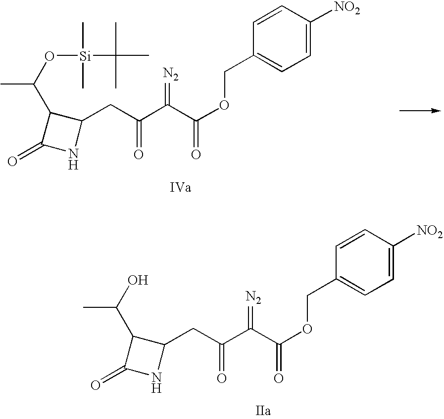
C1(CC(C(C(OCC2=CC=C([NO2])C=C2)=O)=[N2])=O)C(C(C)O)C(=O)N1.C1(CC(C(C(OCC2=CC=C([NO2])C=C2)=O)=[N2])=O)C(C(C)O[Si](C)(C)C(C)(C)C)C(=O)N1
